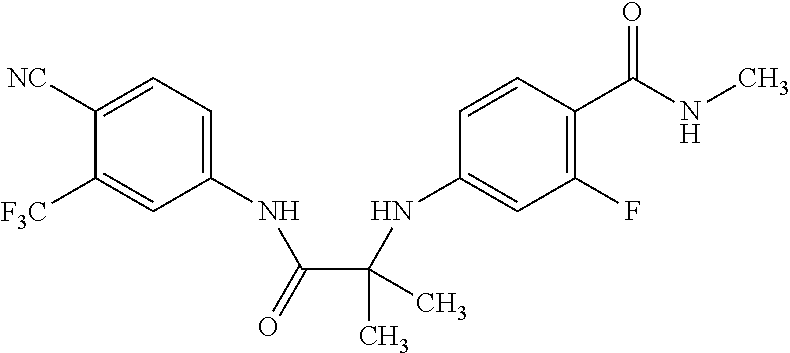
C1(NC(C(NC2=CC(F)=C(C(NC)=O)C=C2)(C)C)=O)=CC=C([NC])C([F3C])=C1
